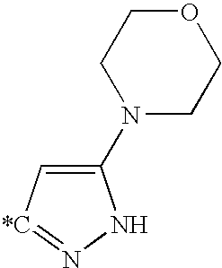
C1(N2CCOCC2)=C[*C]=NN1
